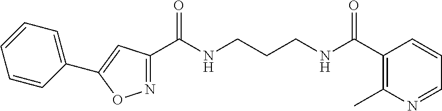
N1=C(C(NCCCNC(C2=C(C)N=CC=C2)=O)=O)C=C(C2=CC=CC=C2)O1
